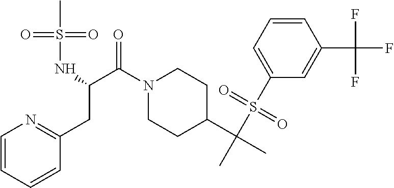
C(N1CCC(C(C)(S(C2=CC=CC(C(F)(F)F)=C2)(=O)=O)C)CC1)(=O)C(CC1=NC=CC=C1)NS(C)(=O)=O
